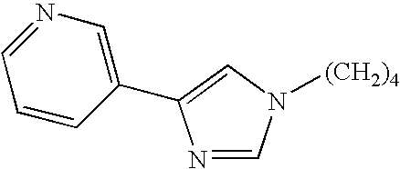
N1=CN([(CH2)4])C=C1C1=CN=CC=C1
